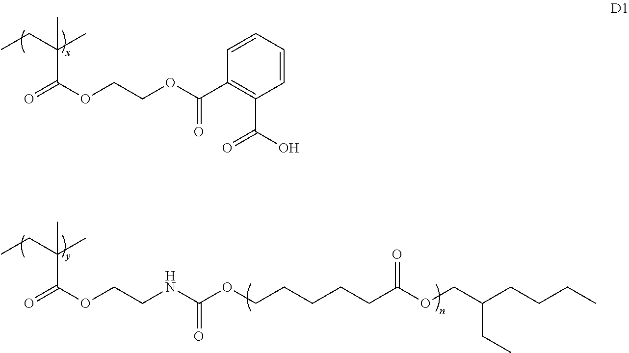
CCC(C)(C)C(OCCOC(C1=C(C(O)=O)C=CC=C1)=O)=O.CCC(C)(C)C(OCCNC(OCCCCCC(OCC(CCCC)CC)=O)=O)=O
